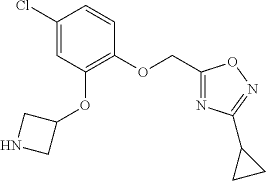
C1(Cl)=CC(OC2CNC2)=C(OCC2=NC(C3CC3)=NO2)C=C1
